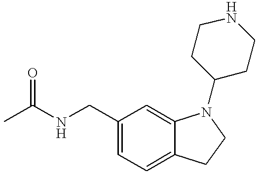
C1(CNC(C)=O)=CC=C2C(=C1)N(C1CCNCC1)CC2
